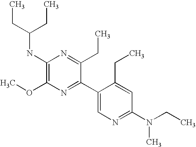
C1(OC)=C(NC(CC)CC)N=C(CC)C(C2=CN=C(N(CC)C)C=C2CC)=N1
